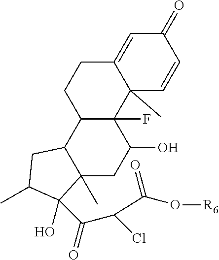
C12(F)C(C3C(C)(CC1O)C(C(C(Cl)C(O[R6])=O)=O)(O)C(C)C3)CCC1=CC(=O)C=CC21C
